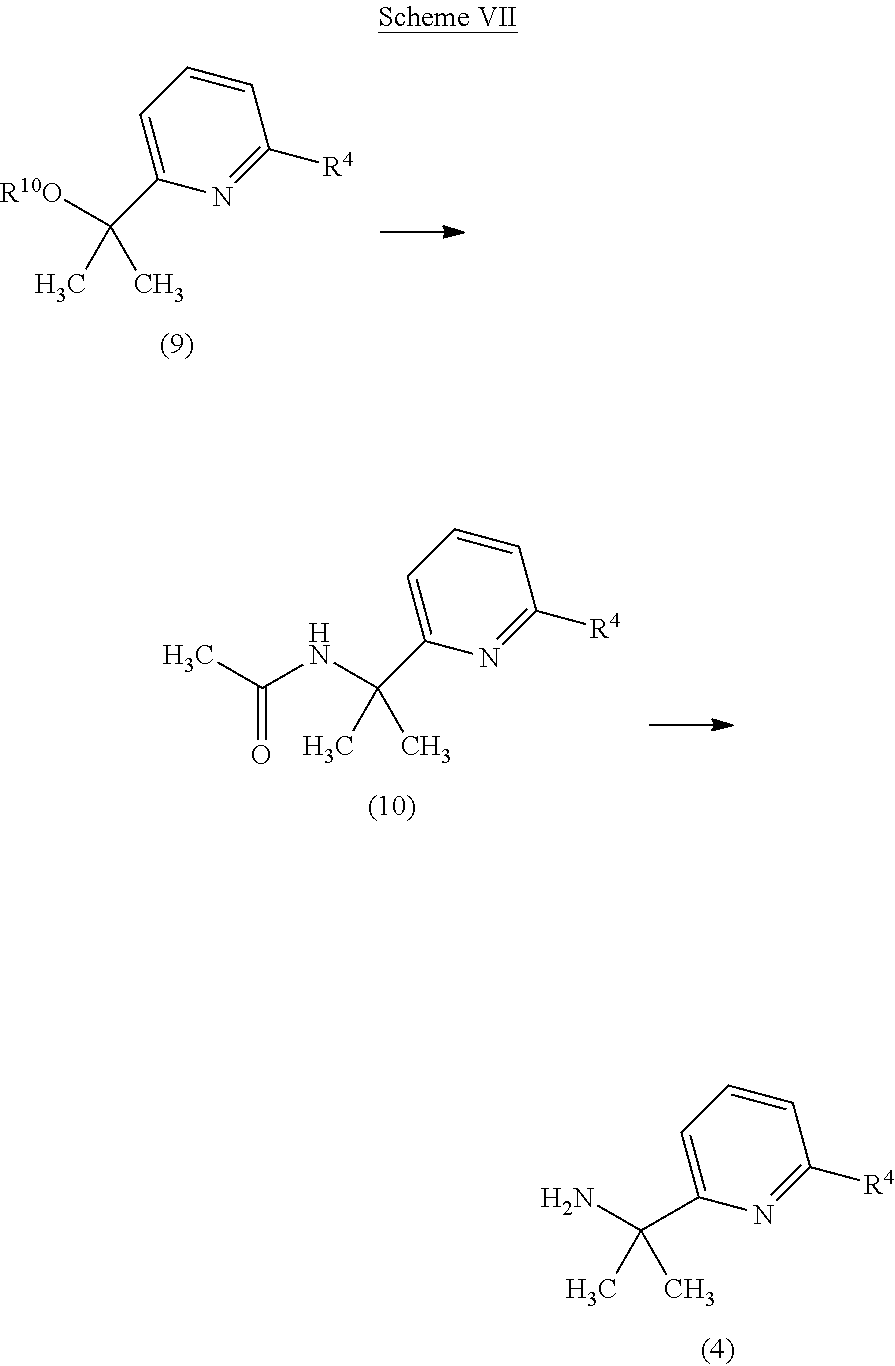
C(N)(C)(C)C1=CC=CC([R4])=N1.C1=CC([R4])=NC(C([R10O])(C)C)=C1.C1=CC([R4])=NC(C(NC(C)=O)(C)C)=C1
